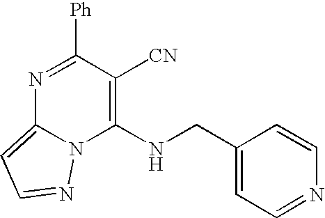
N1=C([Ph])C([CN])=C(NCC2=CC=NC=C2)N2C1=CC=N2
